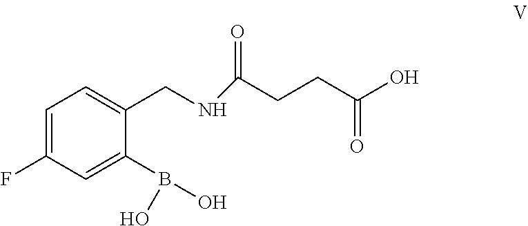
C1=C(F)C=C(B(O)O)C(CNC(CCC(O)=O)=O)=C1
